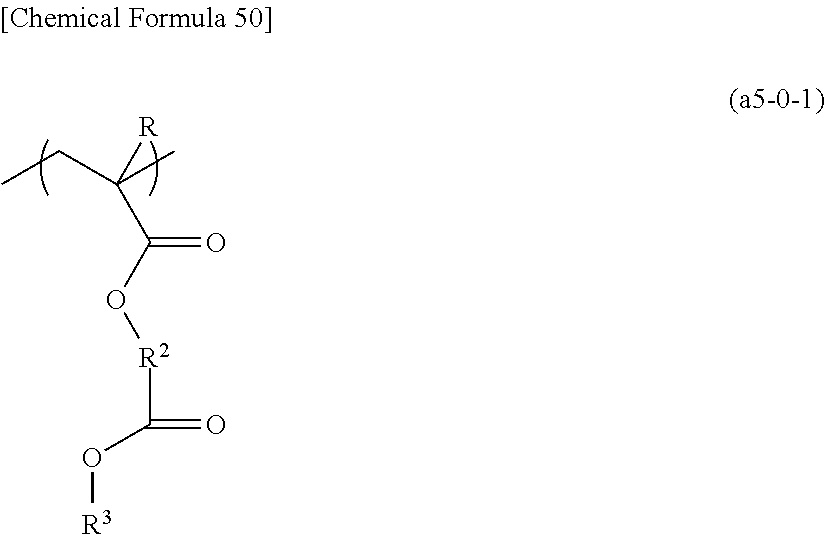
CCC(C)([R])C(O[R2]C(=O)O[R3])=O
